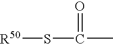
S(C(C)=O)[R50]
